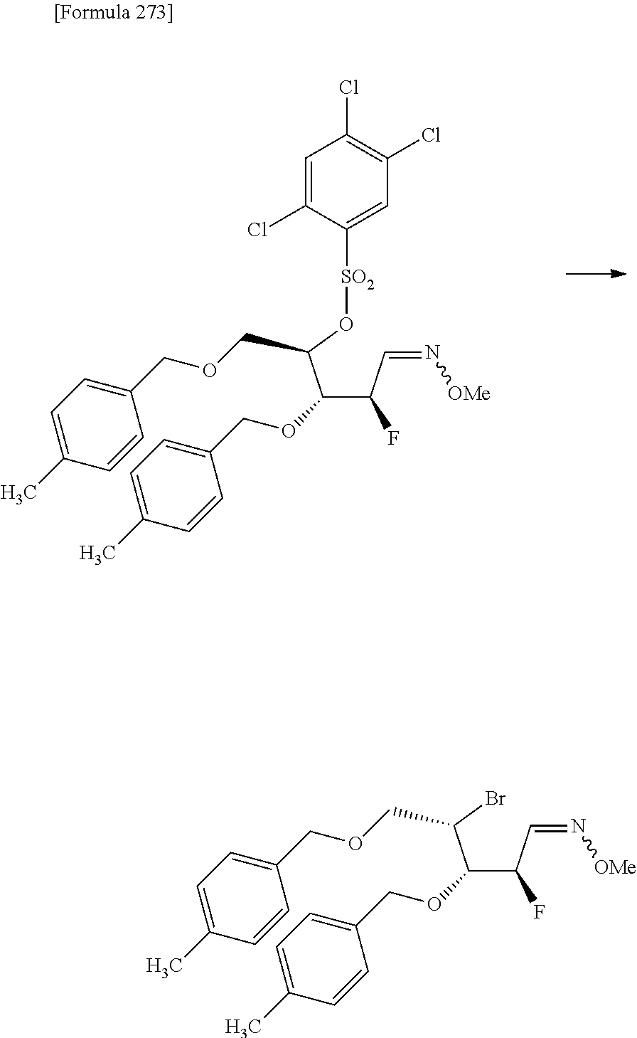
C1=C(C)C=CC(COCC(O[SO2]C2=CC(Cl)=C(Cl)C=C2Cl)C(C(C=N[OMe])F)OCC2=CC=C(C)C=C2)=C1.C1=C(C)C=CC(COCC(Br)C(C(C=N[OMe])F)OCC2=CC=C(C)C=C2)=C1
